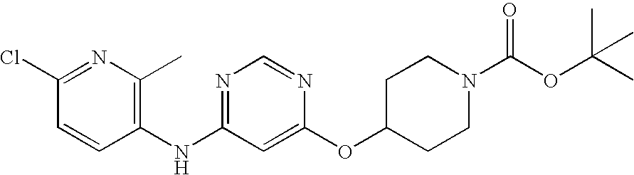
C1(Cl)=NC(C)=C(NC2=NC=NC(OC3CCN(C(OC(C)(C)C)=O)CC3)=C2)C=C1
